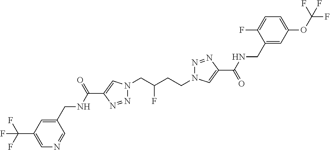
C1(C(NCC2=CC(C(F)(F)F)=CN=C2)=O)=CN(CC(CCN2N=NC(C(=O)NCC3=CC(OC(F)(F)F)=CC=C3F)=C2)F)N=N1
